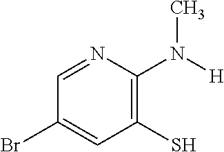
N1=CC(Br)=CC(S)=C1N([H])C
